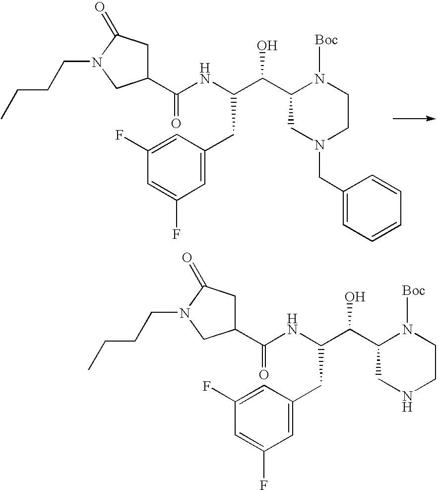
C1(C(C(NC(C2CC(=O)N(CCCC)C2)=O)CC2=CC(F)=CC(F)=C2)O)CN(CC2=CC=CC=C2)CCN1[Boc].C1(C(C(NC(C2CC(=O)N(CCCC)C2)=O)CC2=CC(F)=CC(F)=C2)O)CNCCN1[Boc]
